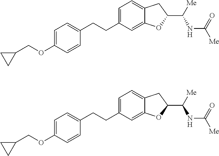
C1=C(OCC2CC2)C=CC(CCC2=CC=C3C(=C2)OC(C([Me])NC(=O)[Me])C3)=C1.C1=C(OCC2CC2)C=CC(CCC2=CC=C3C(=C2)OC(C([Me])NC(=O)[Me])C3)=C1
